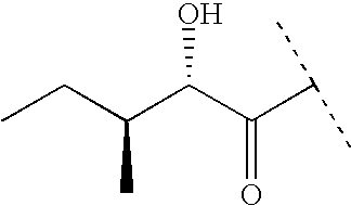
CCC(C(C(C(C)C)=O)O)C
